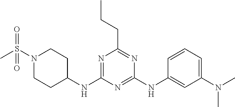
N1=C(NC2CCN(S(C)(=O)=O)CC2)N=C(NC2=CC(N(C)C)=CC=C2)N=C1CCC
